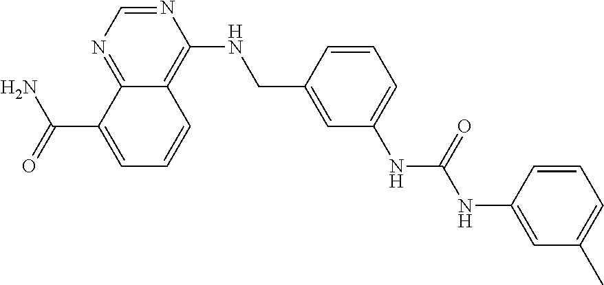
C(C1=CC=CC2=C(NCC3=CC(NC(=O)NC4=CC(C)=CC=C4)=CC=C3)N=CN=C12)(N)=O
